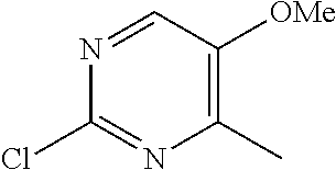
ClC1=NC(C)=C([OMe])C=N1
